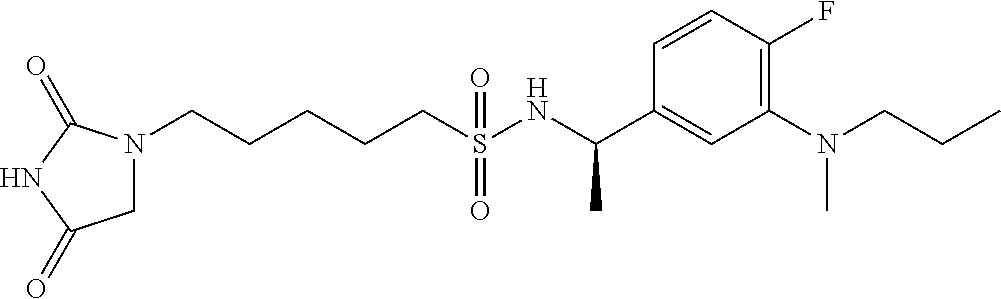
N1(CCCCCS(NC(C2=CC(N(CCC)C)=C(F)C=C2)C)(=O)=O)CC(=O)NC1=O
